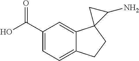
C1(C(O)=O)=CC=C2C(=C1)C1(CC2)C(N)C1
